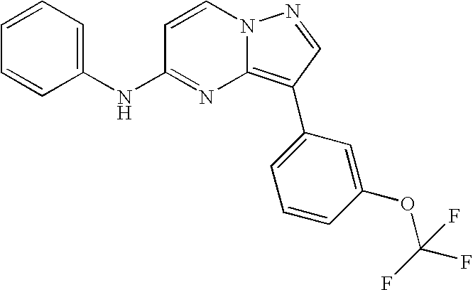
C1=CC=C(NC2=NC3=C(C4=CC=CC(OC(F)(F)F)=C4)C=NN3C=C2)C=C1
